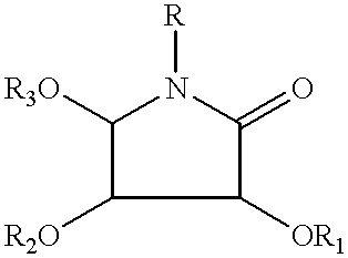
C1([R3O])C([R2O])C([OR1])C(=O)N1[R]
